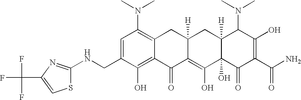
C1(CNC2=NC(C(F)(F)F)=CS2)=CC(N(C)C)=C2C(=C1O)C(=O)C1=C(O)C3(O)C([H])(CC1([H])C2)C(N(C)C)C(O)=C(C(N)=O)C3=O
